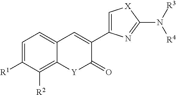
C1=C([R1])C([R2])=C2C(=C1)C=C(C1=C[X]C(N([R3])[R4])=N1)C(=O)[Y]2
